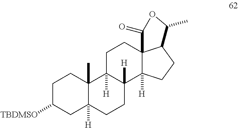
C1C([TBDMSO])CC2([H])C(C)(C1)C1([H])C([H])(CC2)C2([H])C3(CC1)C(CC2)C(C)OC3=O
